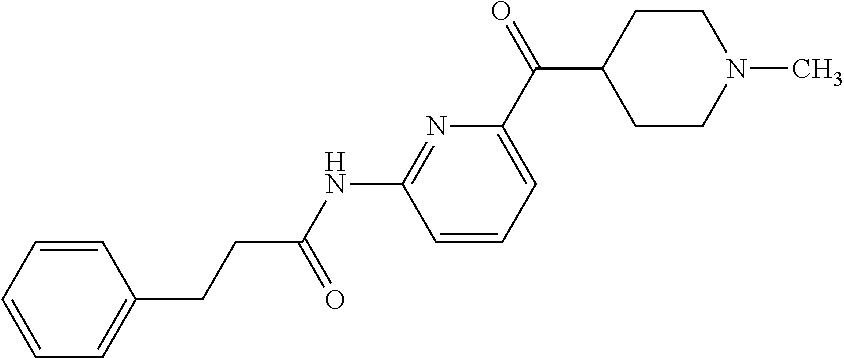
C(NC1=NC(C(C2CCN(C)CC2)=O)=CC=C1)(=O)CCC1=CC=CC=C1
